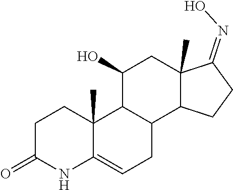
C1C(=O)NC2=CCC3C(C2(C)C1)C(O)CC1(C)C3CCC1=NO
